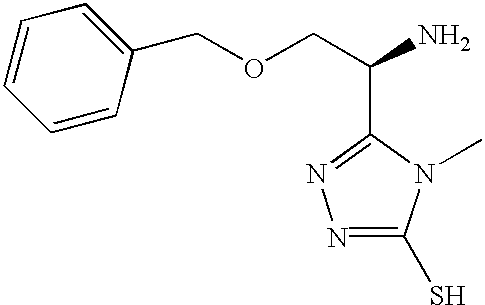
C1=CC(COCC(N)C2=NN=C(S)N2C)=CC=C1
